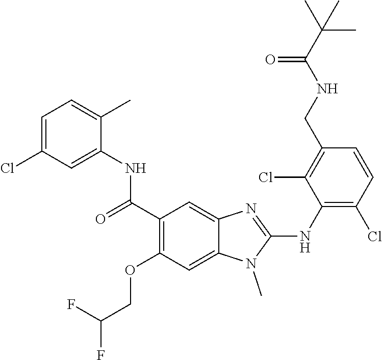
C1(C(=O)NC2=CC(Cl)=CC=C2C)=C(OCC(F)F)C=C2C(=C1)N=C(NC1=C(Cl)C=CC(CNC(C(C)(C)C)=O)=C1Cl)N2C
